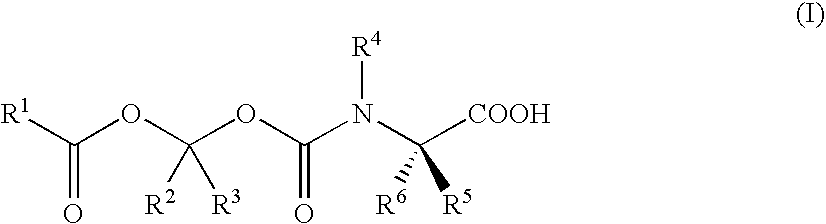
C(OC(OC(N(C([COOH])([R5])[R6])[R4])=O)([R3])[R2])([R1])=O
